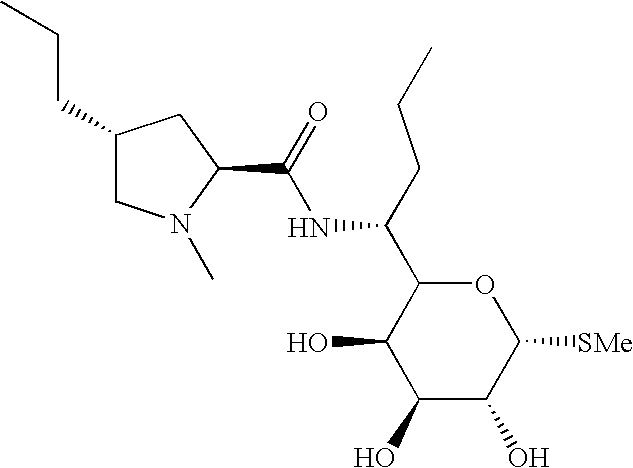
C(NC(C1C(O)C(O)C(O)C([SMe])O1)CCC)(=O)C1N(C)CC(CCC)C1
